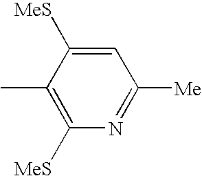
C1=C([MeS])C(C)=C([MeS])N=C1[Me]
